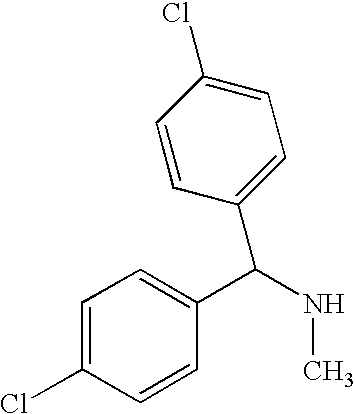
C1=C(Cl)C=CC(C(NC)C2=CC=C(Cl)C=C2)=C1
